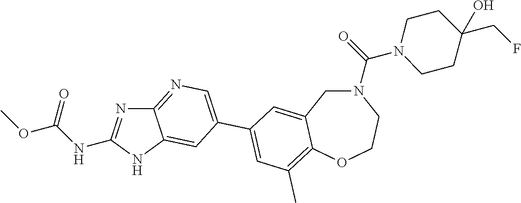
N(C(OC)=O)C1=NC2=NC=C(C3=CC(C)=C4C(=C3)CN(C(=O)N3CCC(CF)(O)CC3)CCO4)C=C2N1
